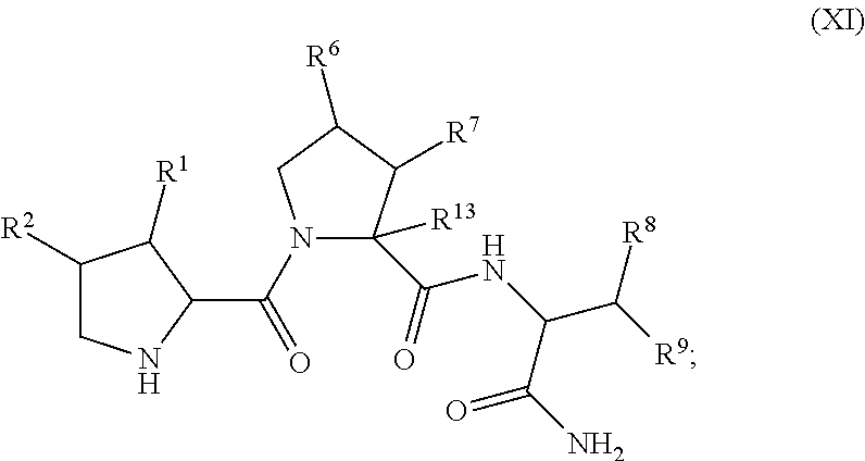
C1([R2])CNC(C(N2C(C(=O)NC(C([R9])[R8])C(N)=O)([R13])C([R7])C([R6])C2)=O)C1[R1]
